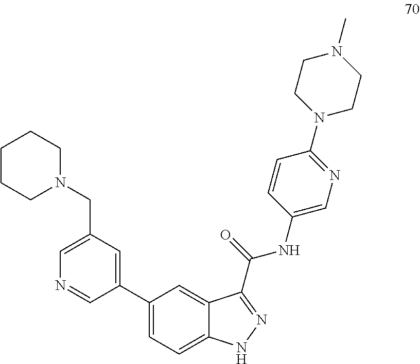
C1CCN(CC2=CN=CC(C3=CC=C4C(=C3)C(C(NC3=CN=C(N5CCN(C)CC5)C=C3)=O)=NN4)=C2)CC1
